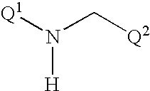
[Q1]N(C[Q2])[H]
